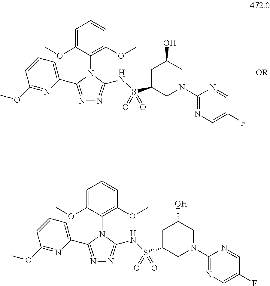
N1=C(C2=CC=CC(OC)=N2)N(C2=C(OC)C=CC=C2OC)C(NS(C2CN(C3=NC=C(F)C=N3)CC(O)C2)(=O)=O)=N1.N1=C(C2=CC=CC(OC)=N2)N(C2=C(OC)C=CC=C2OC)C(NS(C2CN(C3=NC=C(F)C=N3)CC(O)C2)(=O)=O)=N1
